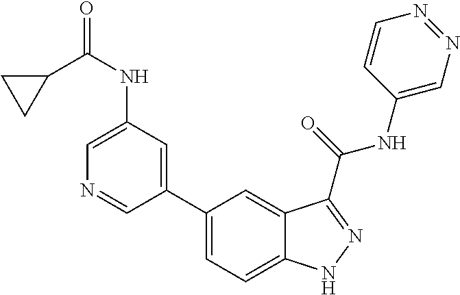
C1(NC(=O)C2CC2)=CN=CC(C2=CC=C3C(=C2)C(C(NC2=CN=NC=C2)=O)=NN3)=C1
